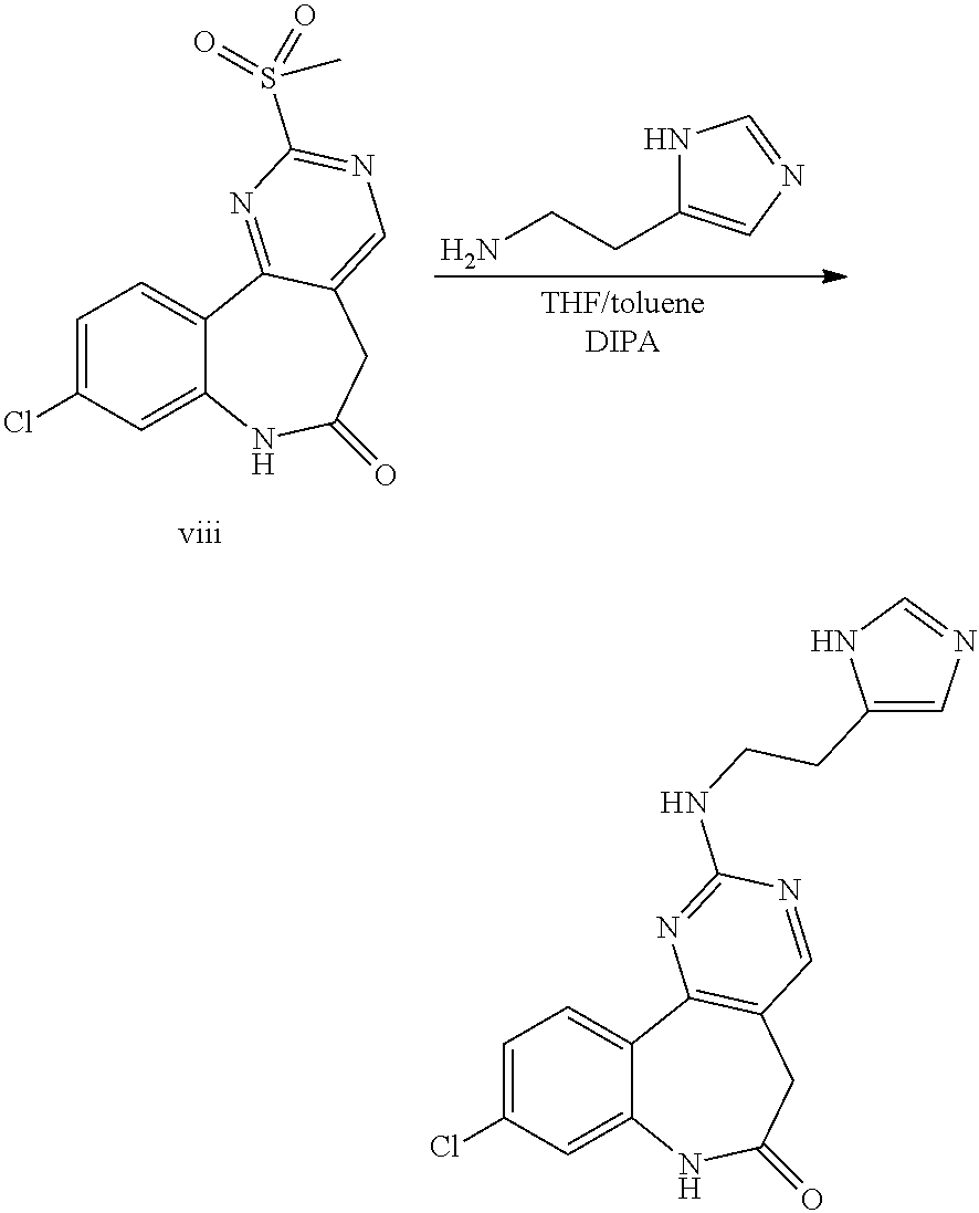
C1=C(Cl)C=C2C(=C1)C1=NC(S(=O)(=O)C)=NC=C1CC(=O)N2.NCCC1=CN=CN1.C1=C(Cl)C=C2C(=C1)C1=C(CC(=O)N2)C=NC(NCCC2=CN=CN2)=N1
